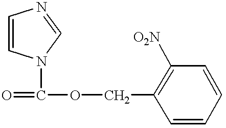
C1=CN(C(=O)OCC2=C([O2N])C=CC=C2)C=N1
